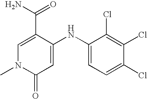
C1(C(=O)N)=CN(C)C(=O)C=C1NC1=CC=C(Cl)C(Cl)=C1Cl
